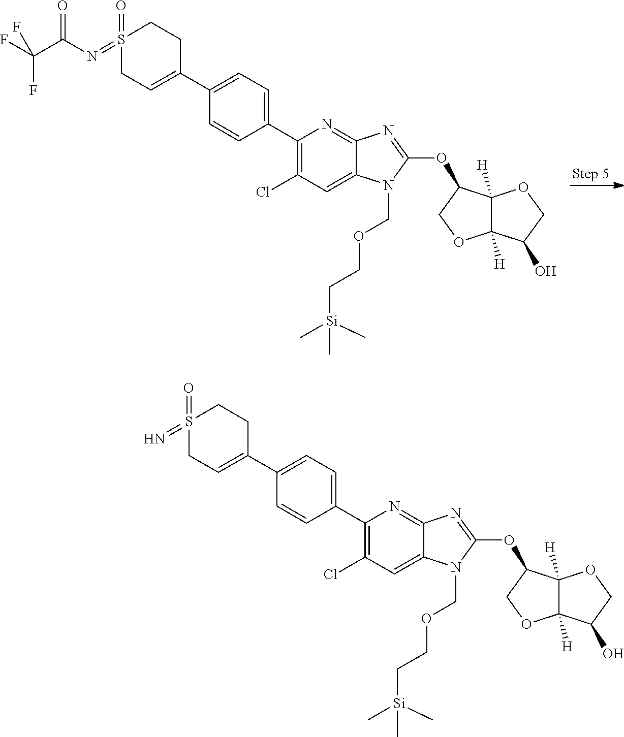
C1(C2=CCS(=O)(=N)CC2)=CC=C(C2=C(Cl)C=C3C(=N2)N=C(OC2C4([H])C([H])(OC2)C(O)CO4)N3COCC[Si](C)(C)C)C=C1.C1(C2=CCS(=O)(=NC(C(F)(F)F)=O)CC2)=CC=C(C2=C(Cl)C=C3C(=N2)N=C(OC2C4([H])C([H])(OC2)C(O)CO4)N3COCC[Si](C)(C)C)C=C1
